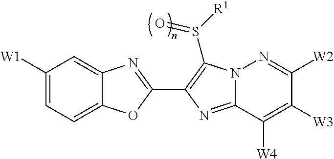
C1([W1])=CC=C2C(=C1)N=C(C1=C(S([R1])=O)N3C(=N1)C([W4])=C([W3])C([W2])=N3)O2
